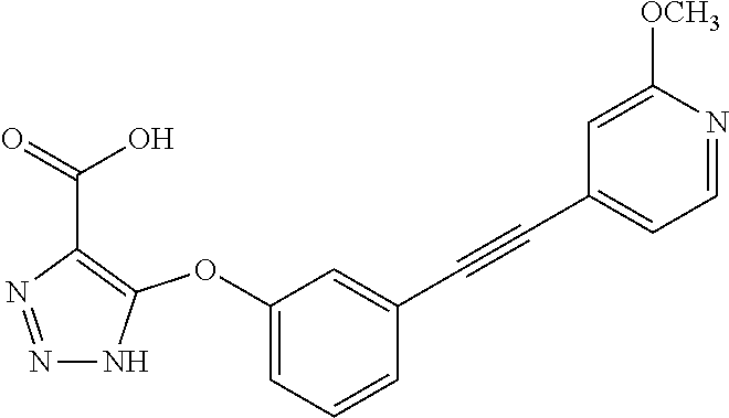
N1=NC(C(=O)O)=C(OC2=CC=CC(C#CC3=CC=NC([OCH3])=C3)=C2)N1
